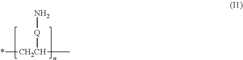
*[CH2CH](C)[Q]N
